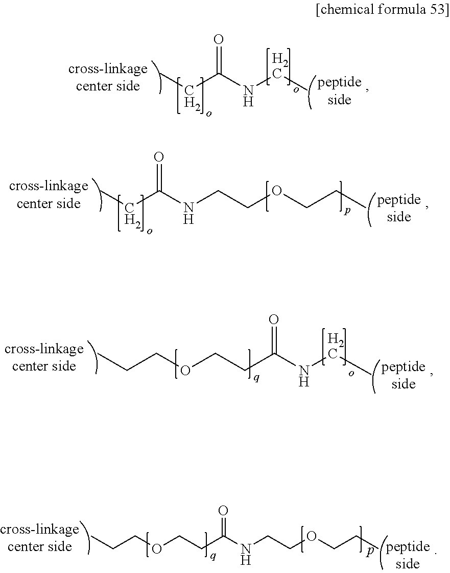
CCC(NCC)=O.CCC(NCCOCCC)=O.C(NCCOCCC)(=O)CCOCCC.C(NCC)(=O)CCOCCC
